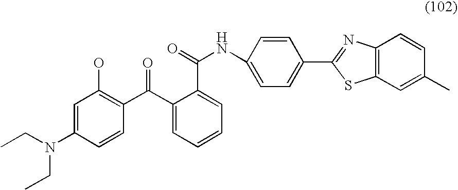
C1=C(N(CC)CC)C=CC(C(C2=CC=CC=C2C(=O)NC2=CC=C(C3=NC4=C(S3)C=C(C)C=C4)C=C2)=O)=C1O
